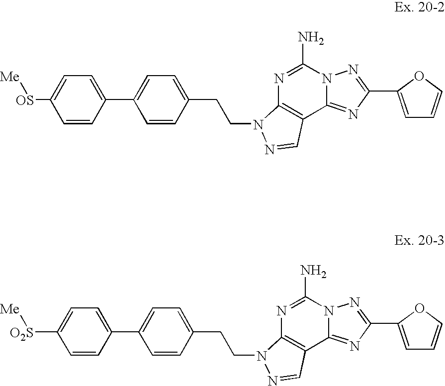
C1=C([OS][Me])C=CC(C2=CC=C(CCN3C4=C(C5=NC(C6=CC=CO6)=NN5C(N)=N4)C=N3)C=C2)=C1.C1=C([O2S][Me])C=CC(C2=CC=C(CCN3C4=C(C5=NC(C6=CC=CO6)=NN5C(N)=N4)C=N3)C=C2)=C1
